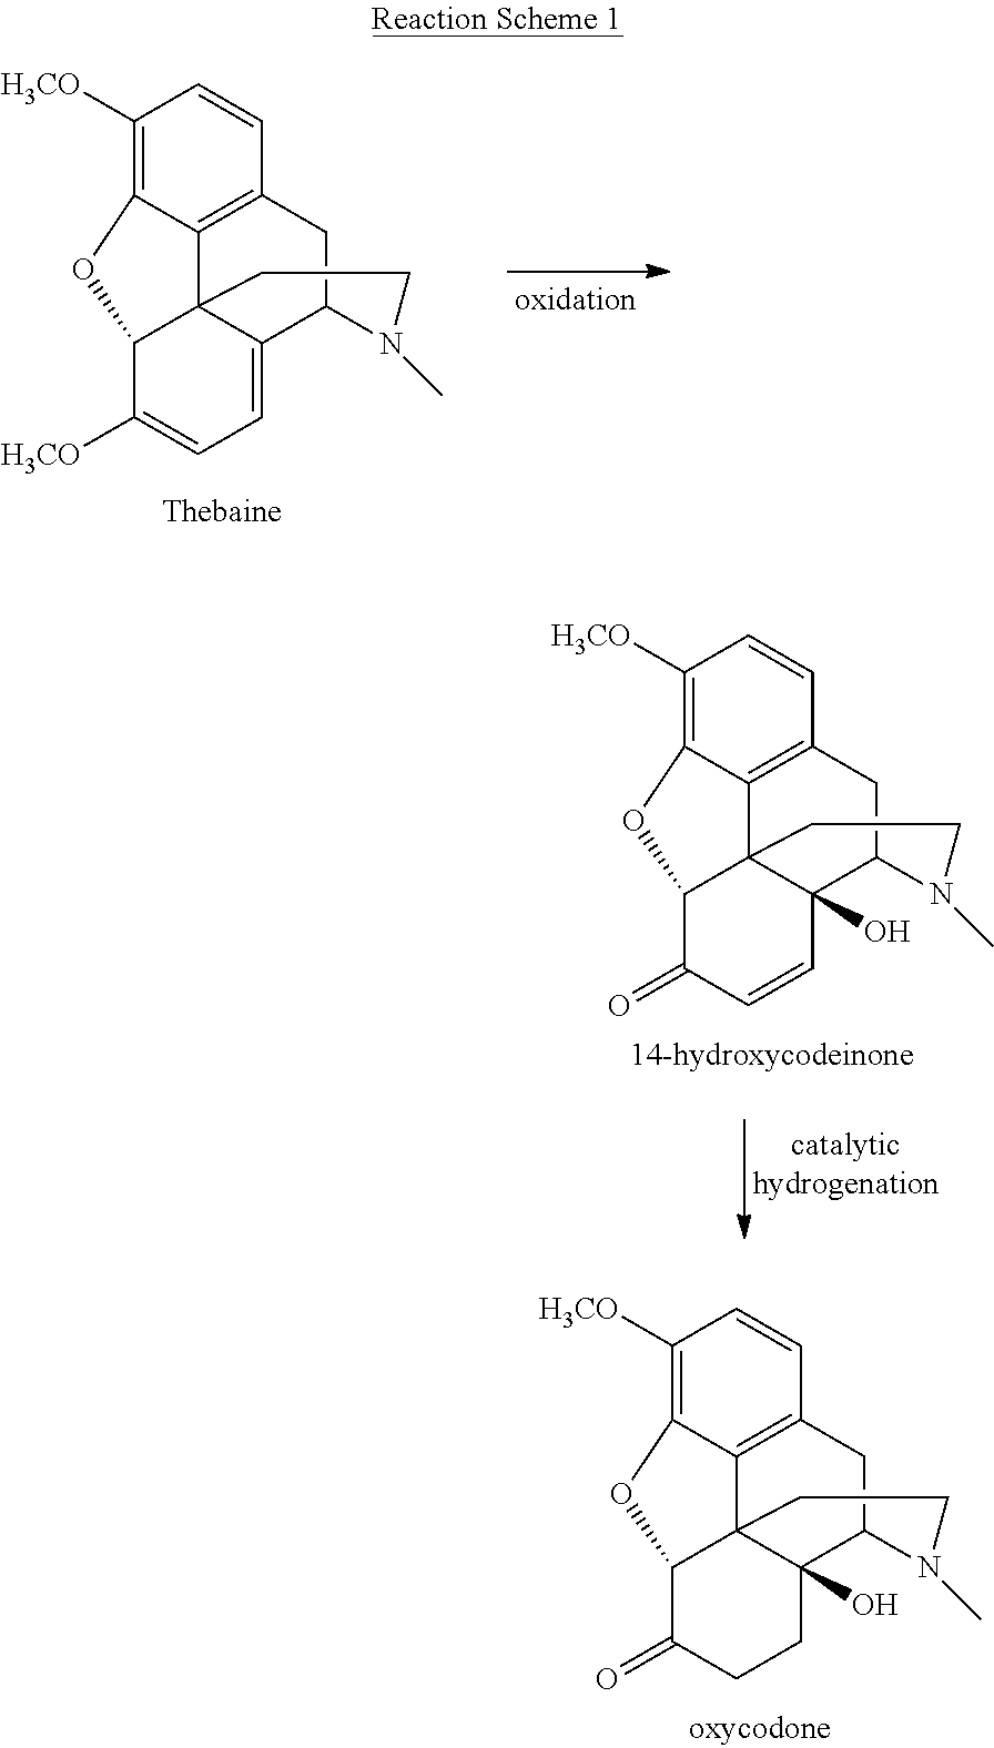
C1([H3CO])=C2C3=C(C=C1)CC1C4=CC=C([H3CO])C(C34CCN1C)O2.C1([H3CO])=C2C3=C(C=C1)CC1C4(O)C3(C(C(=O)CC4)O2)CCN1C.C1([H3CO])=C2C3=C(C=C1)CC1C4(O)C3(C(C(=O)C=C4)O2)CCN1C
